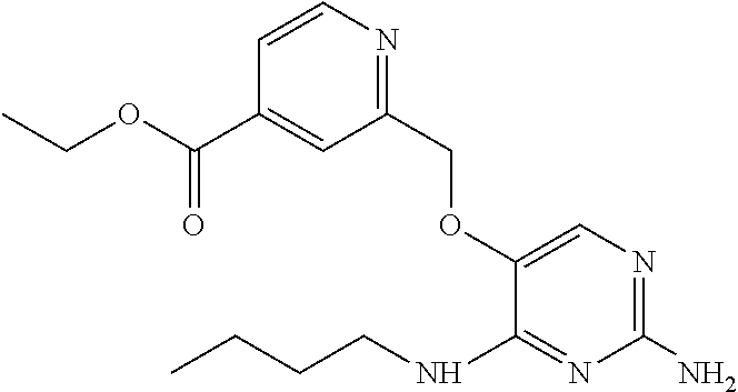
O(C1=CN=C(N)N=C1NCCCC)CC1=NC=CC(C(OCC)=O)=C1
